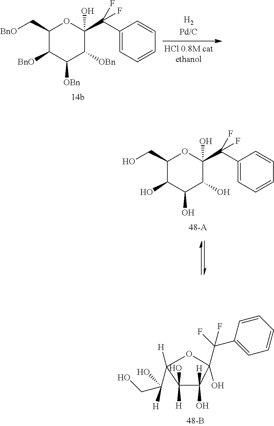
C1(CO)C(O)C(O)C(O)C(C(C2=CC=CC=C2)(F)F)(O)O1.C1(O)([H])C(O)([H])C(C(F)(C2=CC=CC=C2)F)(O)OC1([H])C(CO)([H])O.C1(C[BnO])C([BnO])C([OBn])C([OBn])C(C(C2=CC=CC=C2)(F)F)(O)O1
